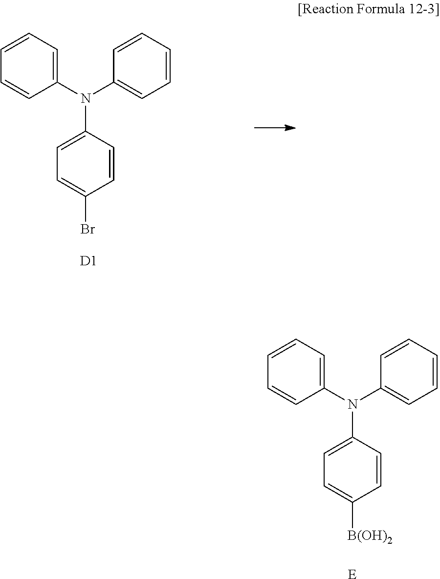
C1=CC=C(N(C2=CC=CC=C2)C2=CC=C(Br)C=C2)C=C1.[D1].C1=CC=C(N(C2=CC=CC=C2)C2=CC=C([B(OH)2])C=C2)C=C1.[E]
